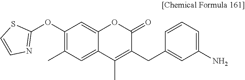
C1=CC=C(N)C=C1CC1=C(C)C2=CC(C)=C(OC3=NC=CS3)C=C2OC1=O
